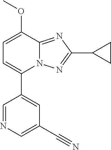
C1=NC=C(C#N)C=C1C1=CC=C(OC)C2=NC(C3CC3)=NN12
